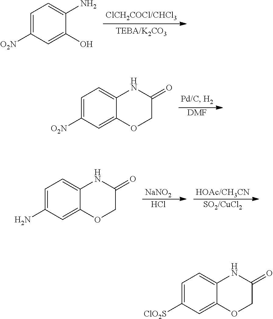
C1=C([O2N])C=C(O)C(N)=C1.C1=C([O2N])C=C2C(=C1)NC(=O)CO2.[DMF].C1=C(N)C=C2C(=C1)NC(=O)CO2.Cl.[NaNO2].[SO2/CuCl2].[HOAc/CH3CN].C1=C([ClO2S])C=C2C(=C1)NC(=O)CO2
